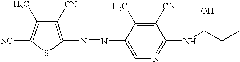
C1([NC])=C(C)C([CN])=C(N=NC2=CN=C(NC(CC)O)C([CN])=C2C)S1
